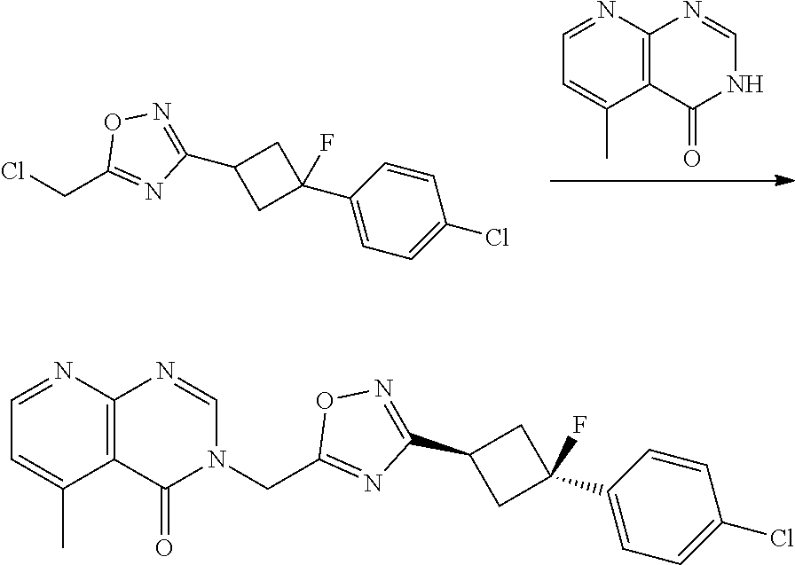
N1C=NC2=C(C1=O)C(C)=CC=N2.C1(CCl)=NC(C2CC(C3=CC=C(Cl)C=C3)(F)C2)=NO1.C1(CN2C=NC3=C(C2=O)C(C)=CC=N3)=NC(C2CC(C3=CC=C(Cl)C=C3)(F)C2)=NO1
